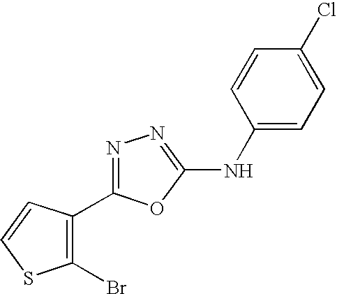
C1(Br)=C(C2=NN=C(NC3=CC=C(Cl)C=C3)O2)C=CS1
